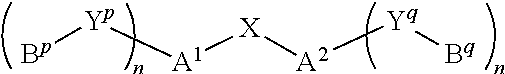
[Bp][Yp][A1][X][A2][Yq][Bq]
